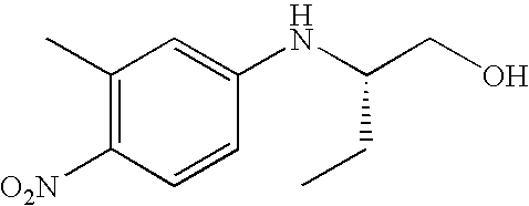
C1(C)=C([O2N])C=CC(NC(CO)CC)=C1
